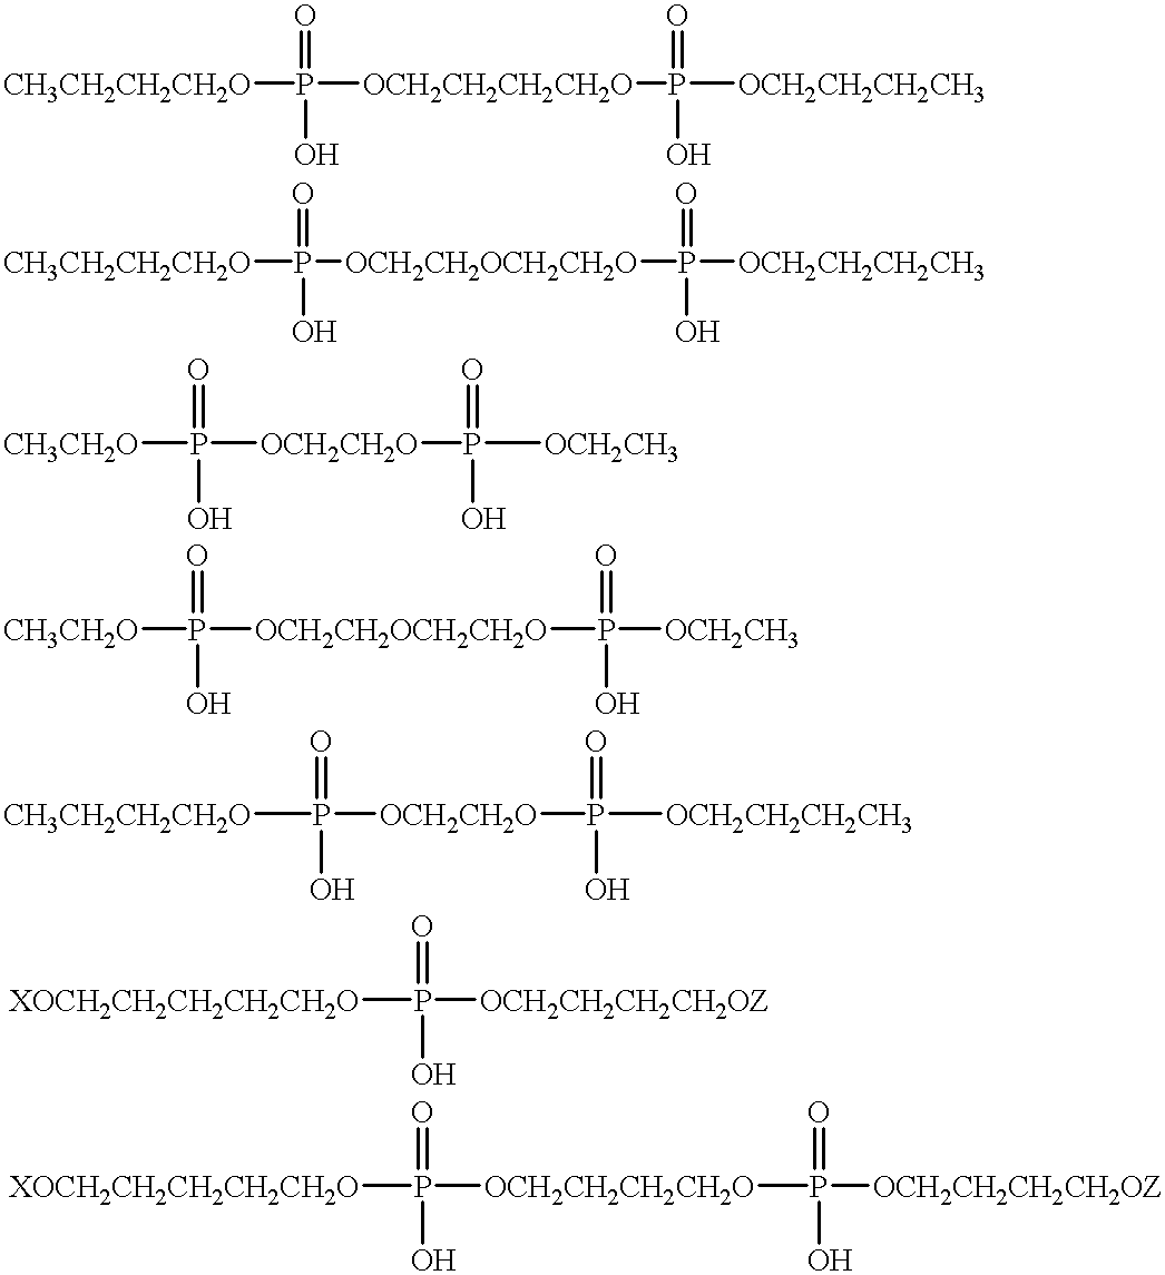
[CH3CH2CH2CH2O]P([OCH2CH2CH2CH2O]P([OCH2CH2CH2CH3])(=O)O)(=O)O.[CH3CH2CH2CH2O]P([OCH2CH2OCH2CH2O]P([OCH2CH2CH2CH3])(=O)O)(=O)O.[CH3CH2O]P([OCH2CH2O]P([OCH2CH3])(=O)O)(=O)O.[CH3CH2O]P([OCH2CH2OCH2CH2O]P([OCH2CH3])(=O)O)(=O)O.[CH3CH2CH2CH2O]P([OCH2CH2O]P([OCH2CH2CH2CH3])(=O)O)(=O)O.[XOCH2CH2CH2CH2CH2O]P([OCH2CH2CH2CH2OZ])(=O)O.[XOCH2CH2CH2CH2CH2O]P([OCH2CH2CH2CH2O]P([OCH2CH2CH2CH2OZ])(=O)O)(=O)O
